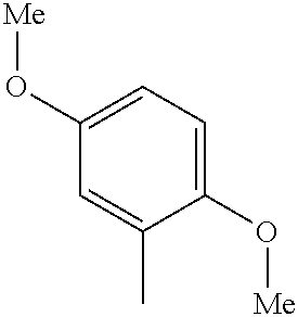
C1(O[Me])=CC=C(O[Me])C(C)=C1
